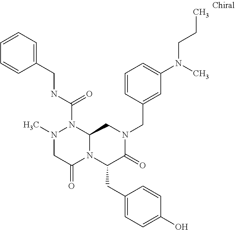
N(C(=O)N1N(C)CC(=O)N2C1CN(CC1=CC(N(C)CCC)=CC=C1)C(=O)C2CC1=CC=C(O)C=C1)CC1=CC=CC=C1
